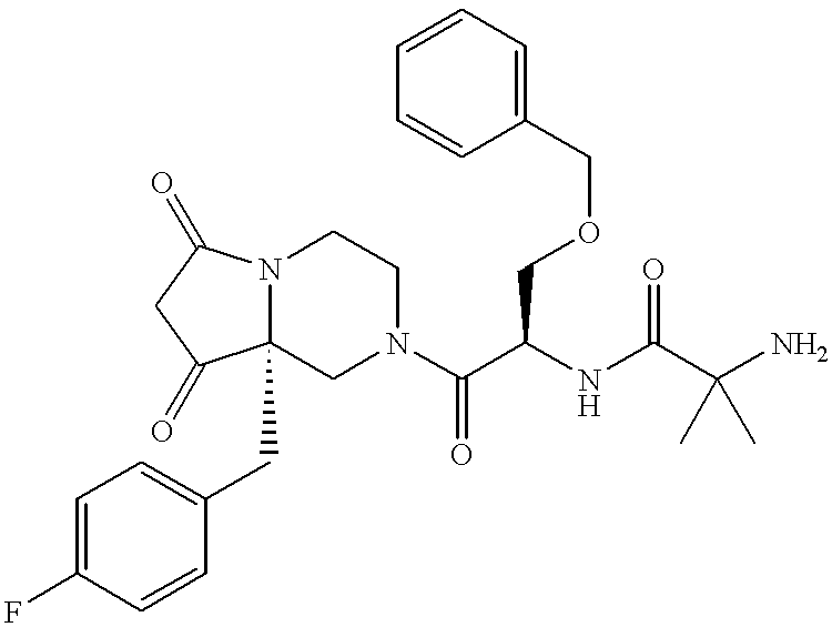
N12C(CC3=CC=C(F)C=C3)(CN(C(C(NC(C(N)(C)C)=O)COCC3=CC=CC=C3)=O)CC1)C(=O)CC2=O
